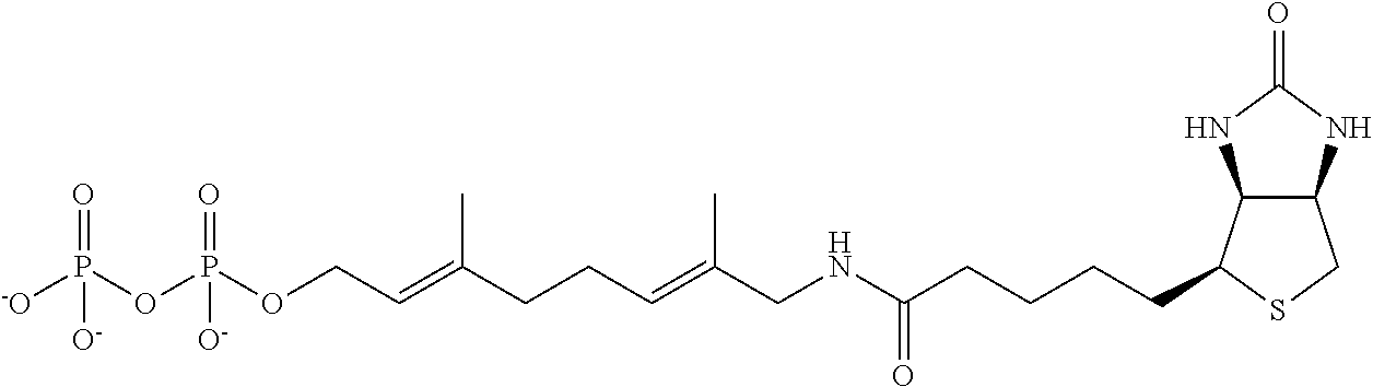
[-O]P(OP(OCC=C(CCC=C(CNC(=O)CCCCC1C2C(NC(=O)N2)CS1)C)C)(=O)[O-])(=O)[O-]
